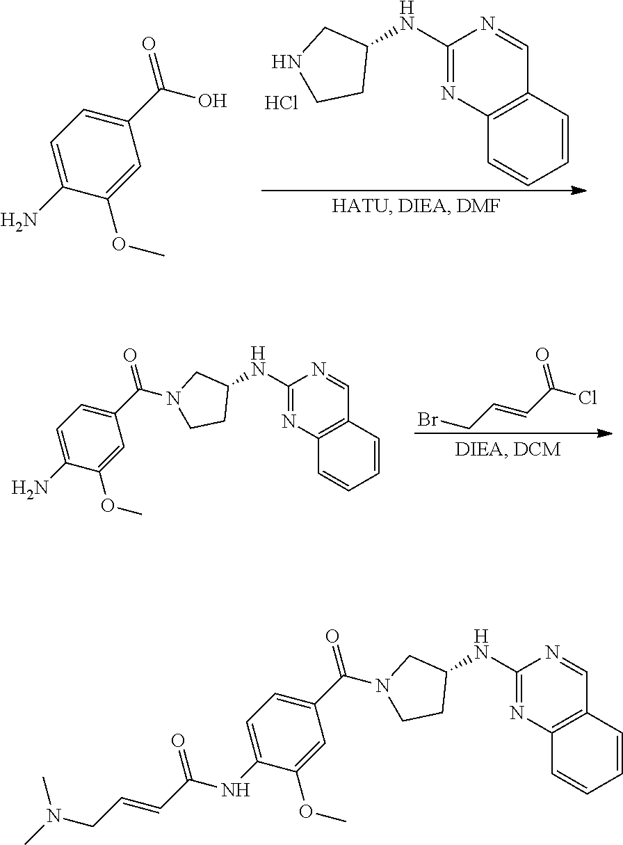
C1(NC(C=CCN(C)C)=O)=CC=C(C(=O)N2CC(NC3=NC4=C(C=CC=C4)C=N3)CC2)C=C1OC.C12=C(C=CC=C1)C=NC(NC1CNCC1)=N2.Cl.C1(N)=CC=C(C(=O)O)C=C1OC.C1(N)=CC=C(C(=O)N2CC(NC3=NC4=C(C=CC=C4)C=N3)CC2)C=C1OC.BrCC=CC(=O)Cl
